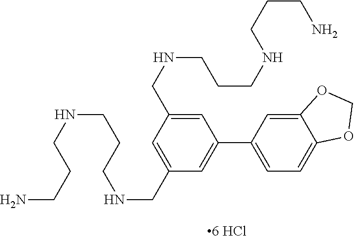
C(NCC1=CC(C2=CC=C3C(=C2)OCO3)=CC(CNCCCNCCCN)=C1)CCNCCCN
